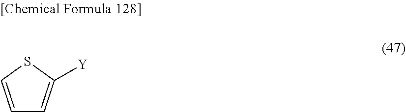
C1=CSC([Y])=C1
